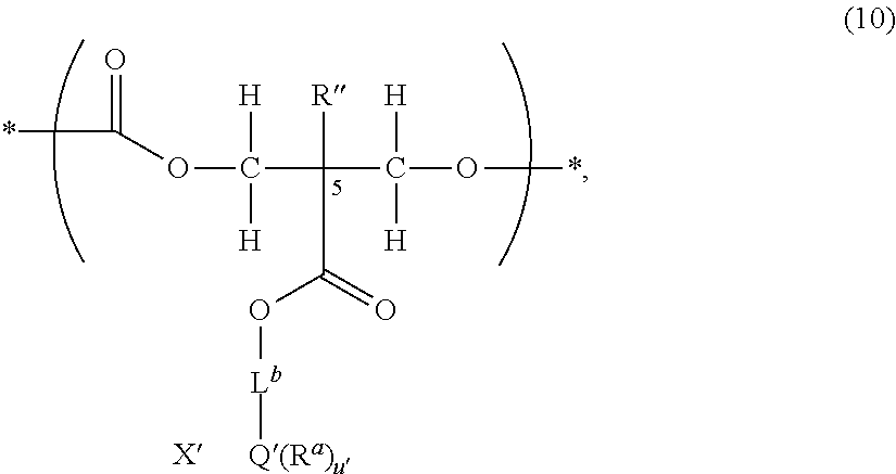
*C(=O)OC([H])([H])C([R])(C(=O)O[Lb][Q(Ra)u])C([H])([H])O*.[X]
